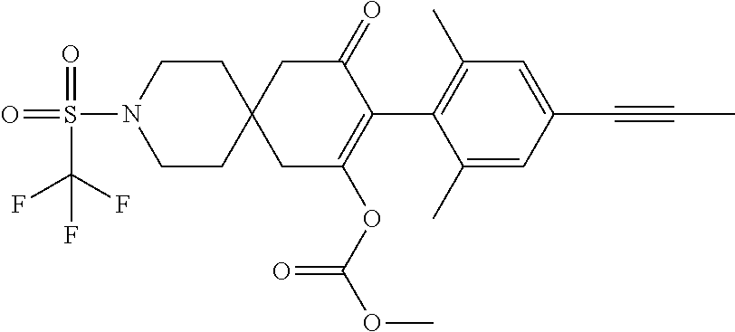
C1(C)=CC(C#CC)=CC(C)=C1C1=C(OC(OC)=O)CC2(CC1=O)CCN(S(=O)(=O)C(F)(F)F)CC2
